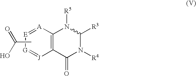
[J]1=[G][E]=[A]C2=C1C(=O)N([R4])C([R3])N2[R5].CC(O)=O
